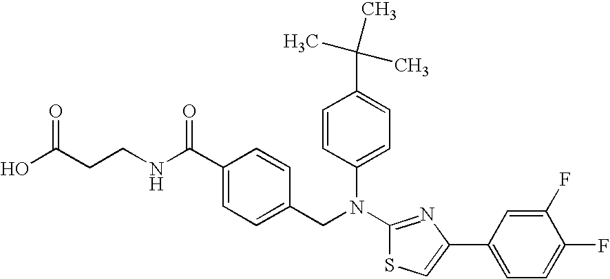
C(CCNC(C1=CC=C(CN(C2=CC=C(C(C)(C)C)C=C2)C2=NC(C3=CC=C(F)C(F)=C3)=CS2)C=C1)=O)(O)=O
